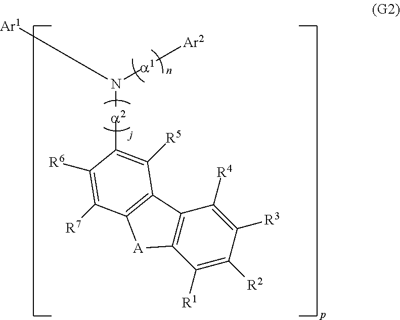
[a2](N([a1][Ar2])[Ar1])C1=C([R5])C2=C([A]C3=C2C([R4])=C([R3])C([R2])=C3[R1])C([R7])=C1[R6]
